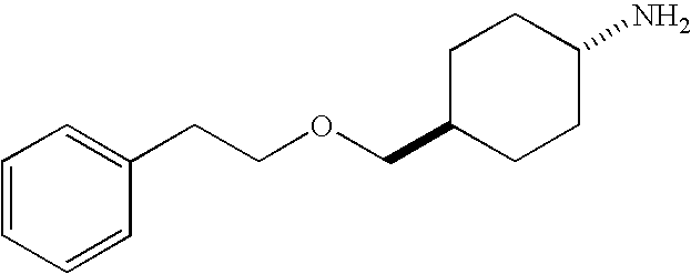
O(CC1CCC(N)CC1)CCC1=CC=CC=C1
